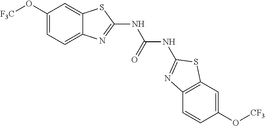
C12=CC=C(O[F3C])C=C1SC(NC(NC1=NC3=C(C=C(O[CF3])C=C3)S1)=O)=N2
